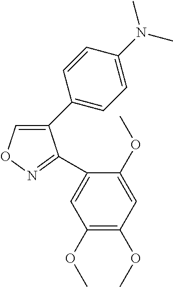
C1(C2=CC=C(N(C)C)C=C2)=CON=C1C1=CC(OC)=C(OC)C=C1OC
